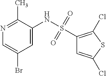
N1=C(C)C(NS(C2=C(Cl)SC(Cl)=C2)(=O)=O)=CC(Br)=C1
